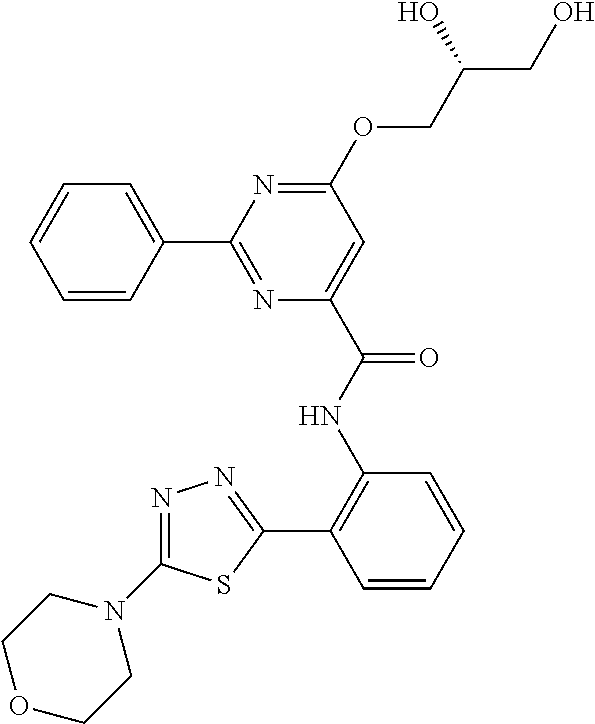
C1=CC=CC(C2=NC(C(NC3=C(C4=NN=C(N5CCOCC5)S4)C=CC=C3)=O)=CC(OCC(CO)O)=N2)=C1
